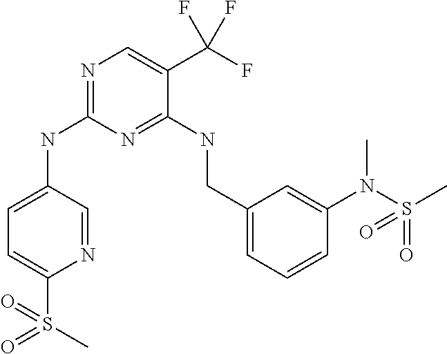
N1=CC(NC2=NC=C(C(F)(F)F)C(NCC3=CC=CC(N(S(C)(=O)=O)C)=C3)=N2)=CC=C1S(=O)(C)=O
